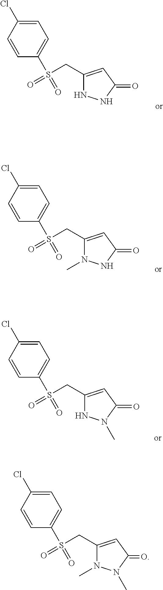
C1=CC(S(CC2=CC(=O)NN2)(=O)=O)=CC=C1Cl.C1=CC(S(CC2=CC(=O)NN2C)(=O)=O)=CC=C1Cl.C1=CC(S(CC2=CC(=O)N(C)N2C)(=O)=O)=CC=C1Cl.C1=CC(S(CC2=CC(=O)N(C)N2)(=O)=O)=CC=C1Cl
